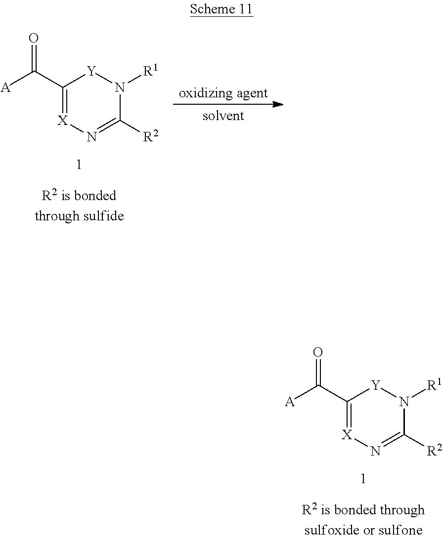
C1(C([A])=O)=[X]N=C([R2])N([R1])[Y]1.C1(C([A])=O)=[X]N=C([R2])N([R1])[Y]1
